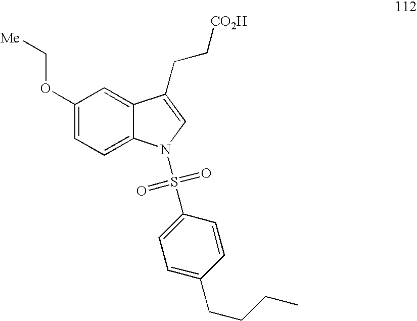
C1(OC[Me])=CC=C2C(=C1)C(CC[CO2H])=CN2S(C1=CC=C(CCCC)C=C1)(=O)=O
